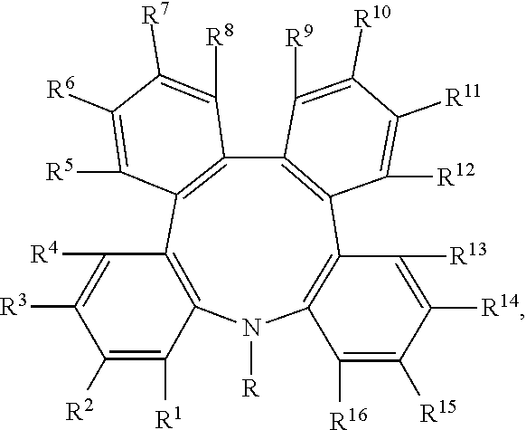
C12=C(N([R])C3=C(C4=C(C5=C1C([R5])=C([R6])C([R7])=C5[R8])C([R9])=C([R10])C([R11])=C4[R12])C([R13])=C([R14])C([R15])=C3[R16])C([R1])=C([R2])C([R3])=C2[R4]
